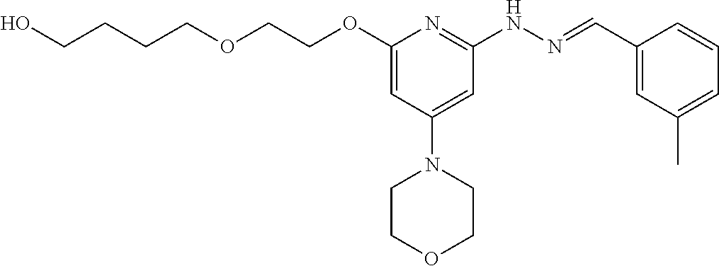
O(CCCCO)CCOC1=CC(N2CCOCC2)=CC(NN=CC2=CC(C)=CC=C2)=N1
